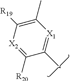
C1(C)=[X1]C(C)=C([R19])[X2]=C1[R20]
